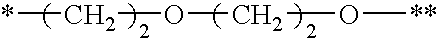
O(CO[**])C*
